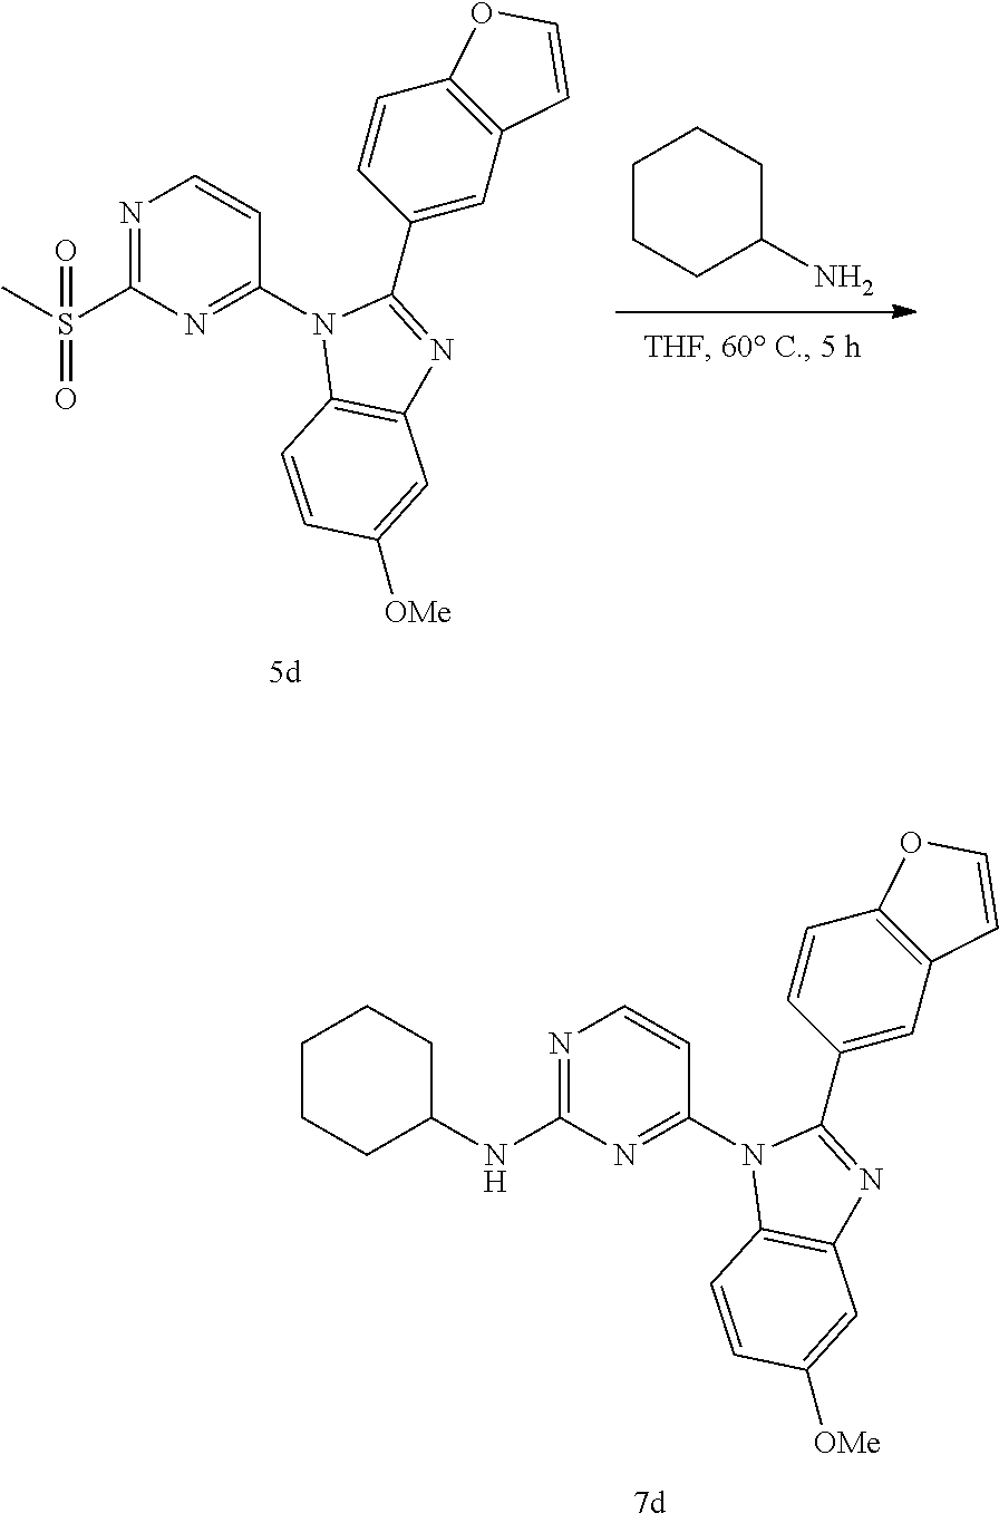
N1=C(NC2CCCCC2)N=C(N2C3=C(N=C2C2=CC4=C(C=C2)OC=C4)C=C([OMe])C=C3)C=C1.C1CCC(N)CC1.N1=C(S(C)(=O)=O)N=C(N2C3=C(N=C2C2=CC4=C(C=C2)OC=C4)C=C([OMe])C=C3)C=C1
